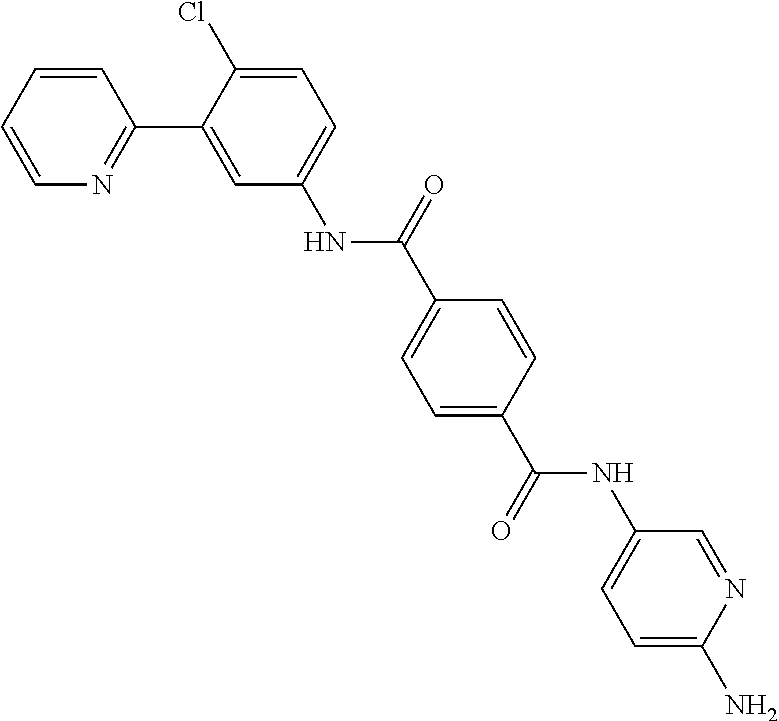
C1=CC=CN=C1C1=CC(NC(C2=CC=C(C(=O)NC3=CC=C(N)N=C3)C=C2)=O)=CC=C1Cl
